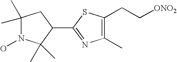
C1(C)(C)N(O)C(C)(C)C(C2=NC(C)=C(CC[ONO2])S2)C1
